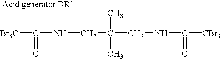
[Br3C]C(=O)NCC(C)(C)CNC(=O)[CBr3]
